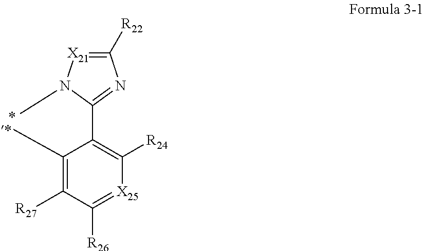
C1([R22])=[X21]N(C)C(C2=C([R24])[X25]=C([R26])C([R27])=C2C)=N1
